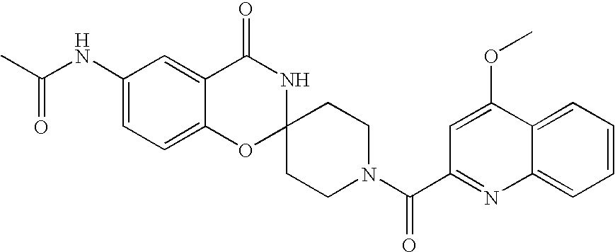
C1(NC(C)=O)=CC=C2C(=C1)C(=O)NC1(O2)CCN(C(=O)C2=NC3=CC=CC=C3C(OC)=C2)CC1
